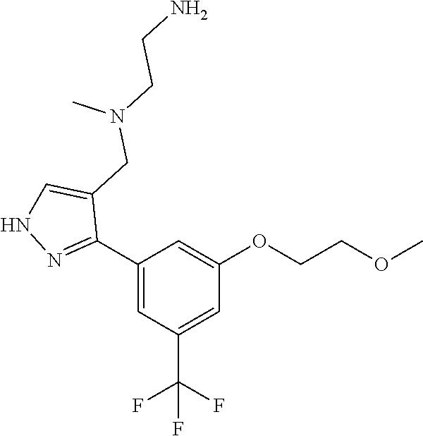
C1(C2=NNC=C2CN(CCN)C)=CC(C(F)(F)F)=CC(OCCOC)=C1
